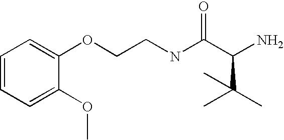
C1(OCCNC(C(N)C(C)(C)C)=O)=CC=CC=C1OC
